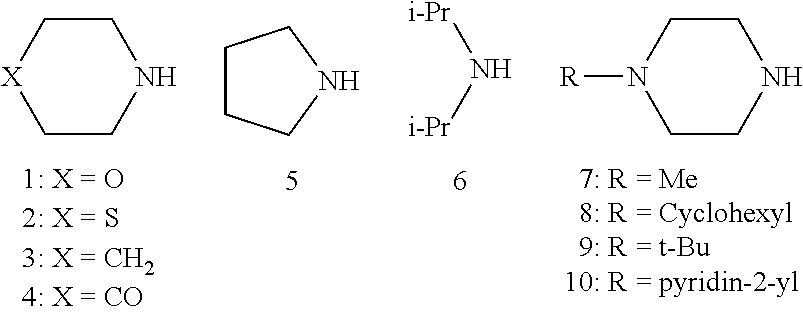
C1CNCC[X]1.C1CCNC1.[i-Pr]N[i-Pr].C1CNCCN1[R]
